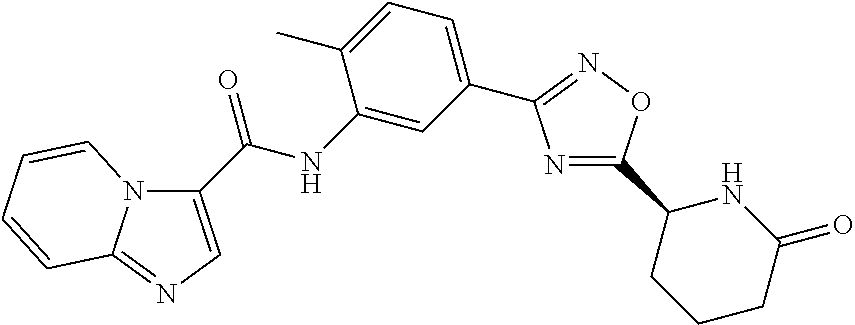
N1=C(C2CCCC(=O)N2)ON=C1C1=CC=C(C)C(NC(=O)C2=CN=C3N2C=CC=C3)=C1
